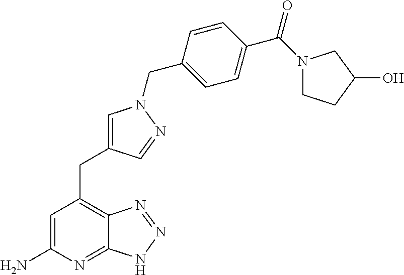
C1=C(N)N=C2C(=C1CC1=CN(CC3=CC=C(C(N4CCC(O)C4)=O)C=C3)N=C1)N=NN2
